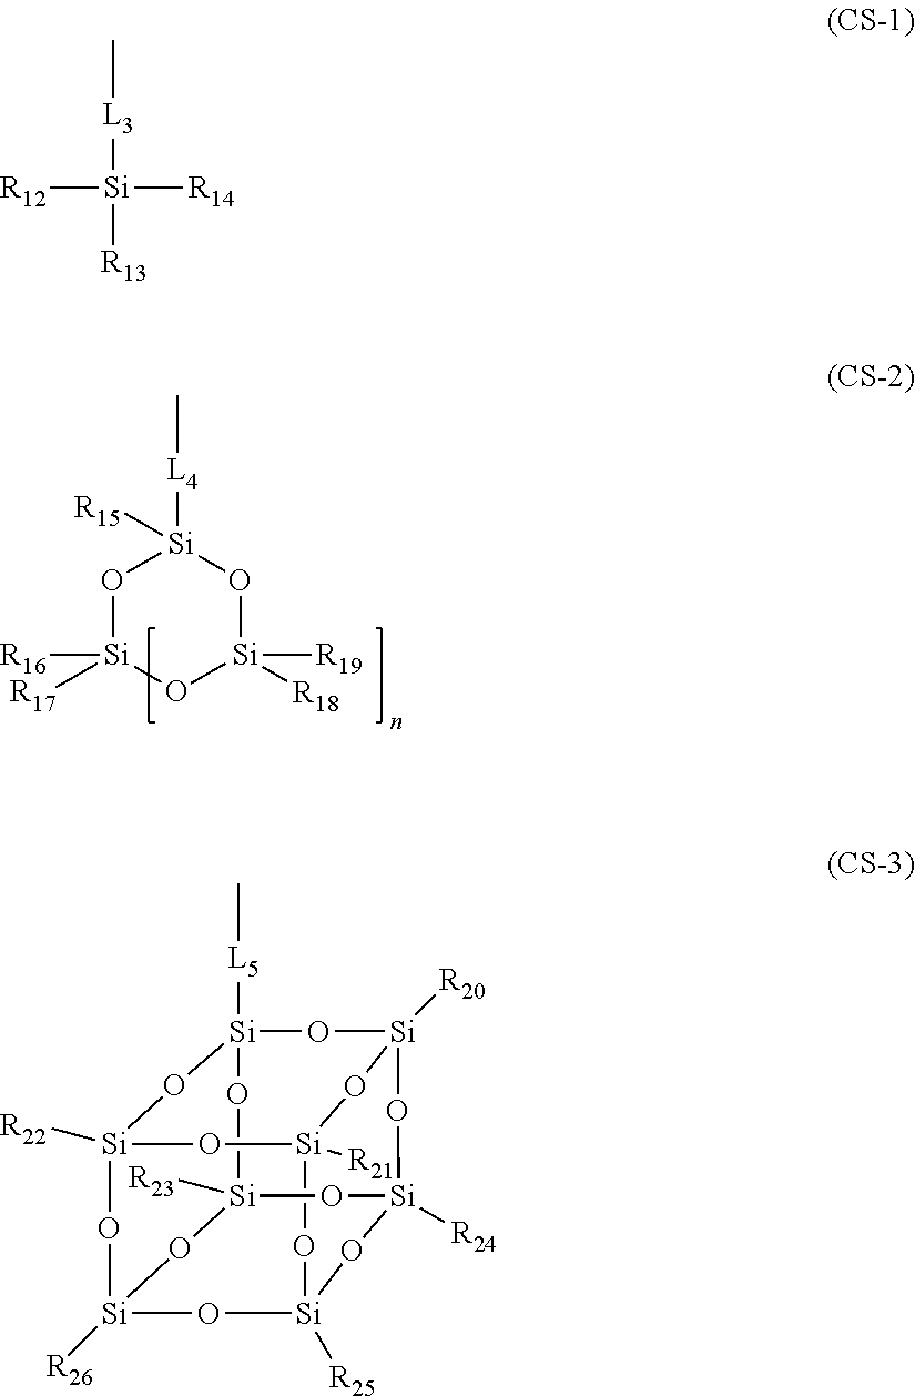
O1[Si]([R17])([R16])O[Si]([R19])([R18])O[Si]1([L4]C)[R15].O1[Si]2([R23])O[Si]3([R26])O[Si]4([R22])O[Si]5([R21])O[Si]([R25])(O3)O[Si]([R24])(O2)O[Si]([R20])(O[Si]1([L5]C)O4)O5.[R12][Si]([R14])([L3]C)[R13]
